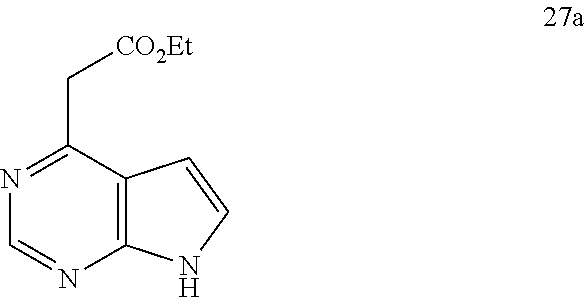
C12=C(C(C[CO2Et])=NC=N1)C=CN2
